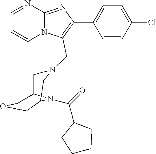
C1=CN2C(=NC(C3=CC=C(Cl)C=C3)=C2CN2CC3N(C(=O)C4CCCC4)C(COC3)C2)N=C1
